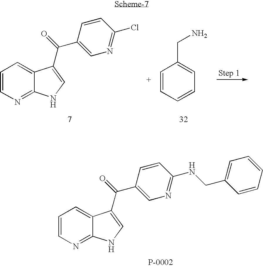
C1=CN=C2C(=C1)C(C(C1=CN=C(Cl)C=C1)=O)=CN2.C1=CC=CC=C1CN.C1=CN=C2C(=C1)C(C(C1=CN=C(NCC3=CC=CC=C3)C=C1)=O)=CN2
